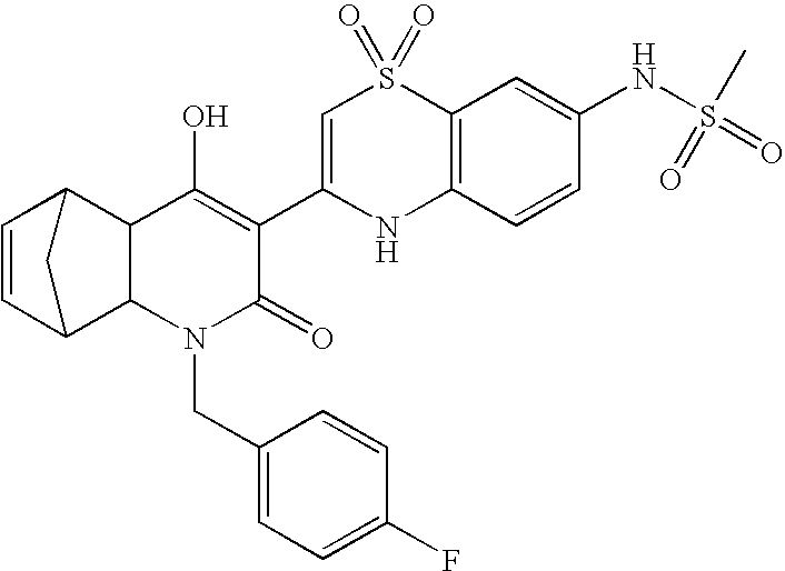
C12C(N(CC3=CC=C(F)C=C3)C(=O)C(C3=CS(=O)(=O)C4=C(N3)C=CC(NS(=O)(=O)C)=C4)=C1O)C1C=CC2C1
